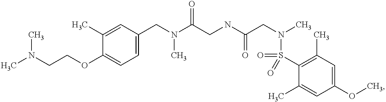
C1(CN(C(CNC(CN(C)S(=O)(C2=C(C)C=C(OC)C=C2C)=O)=O)=O)C)=CC=C(OCCN(C)C)C(C)=C1
